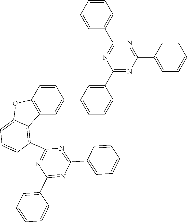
C1(C2=NC(C3=CC=CC=C3)=NC(C3=CC=CC=C3)=N2)=CC(C2=CC3=C(C=C2)OC2=CC=CC(C4=NC(C5=CC=CC=C5)=NC(C5=CC=CC=C5)=N4)=C32)=CC=C1
